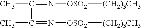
[OSO2]([(CH2)3CH3])N=C(C)C(=N[OSO2][(CH2)3CH3])C
